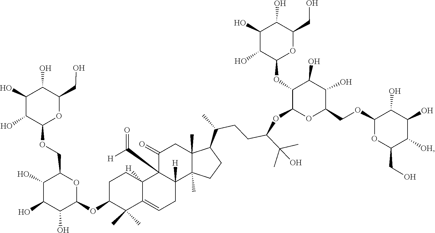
C1(COC2OC(CO)C([OH])C(O)C2O)C(O)C(O)C(OC2C(O)C(O)C(O)C(CO)O2)C(OC(CCC(C2C3(C)CC(=O)C4(C([H])=O)C([H])(CC=C5C(C)(C)C(OC6OC(COC7C(O)C(O)C(O)C(CO)O7)C(O)C(O)C6O)CCC54[H])C3(C)CC2)C)C(C)(O)C)O1
